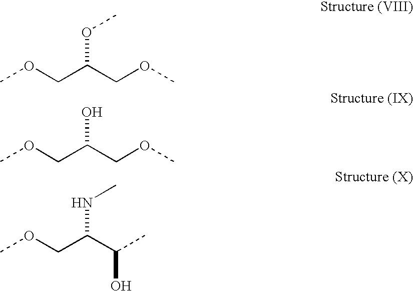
COCC(COC)OC.COCC(COC)O.COCC(C(C)O)NC
